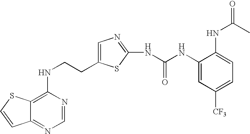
C(CNC1=C2C(=NC=N1)C=CS2)C1=CN=C(NC(=O)NC2=CC([CF3])=CC=C2NC(=O)C)S1
